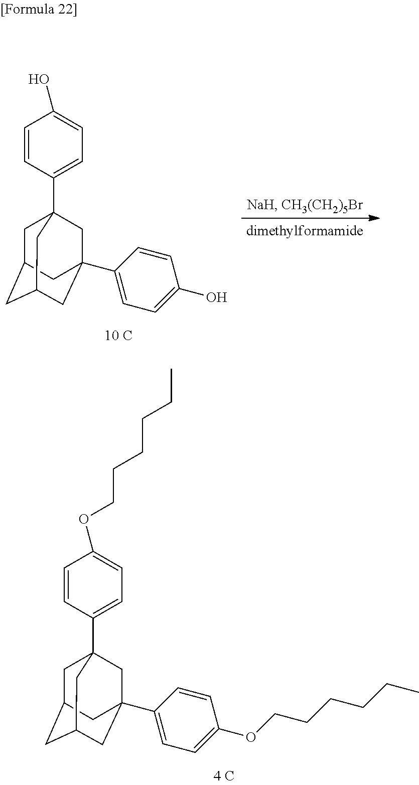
C1=CC(C23CC4CC(CC(C5=CC=C(OCCCCCC)C=C5)(C2)C4)C3)=CC=C1OCCCCCC.C1=CC(C23CC4CC(CC(C5=CC=C(O)C=C5)(C2)C4)C3)=CC=C1O
